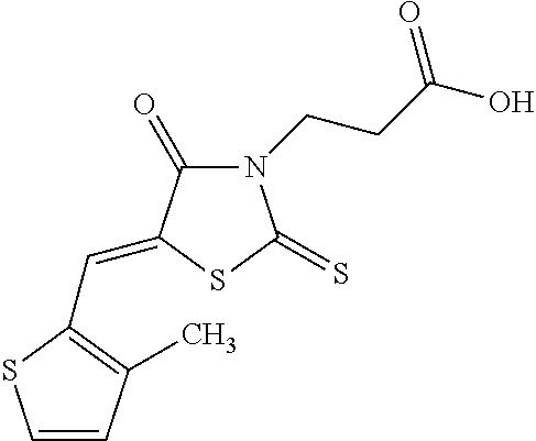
C1=CC(C)=C(C=C2C(=O)N(CCC(O)=O)C(=S)S2)S1
